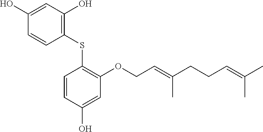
C1(SC2=C(OCC=C(CCC=C(C)C)C)C=C(O)C=C2)=C(O)C=C(O)C=C1
